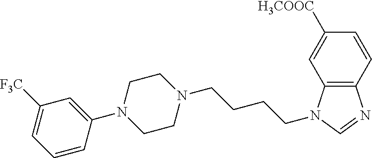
N1(C2=CC([F3C])=CC=C2)CCN(CCCCN2C3=C(N=C2)C=CC([H3COOC])=C3)CC1
